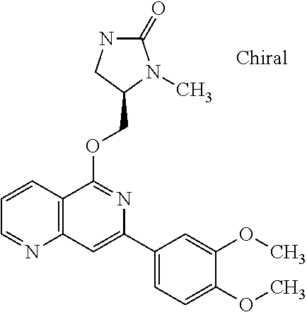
O(C1=NC(C2=CC=C(OC)C(OC)=C2)=CC2=C1C=CC=N2)CC1N(C)C(=O)NC1
